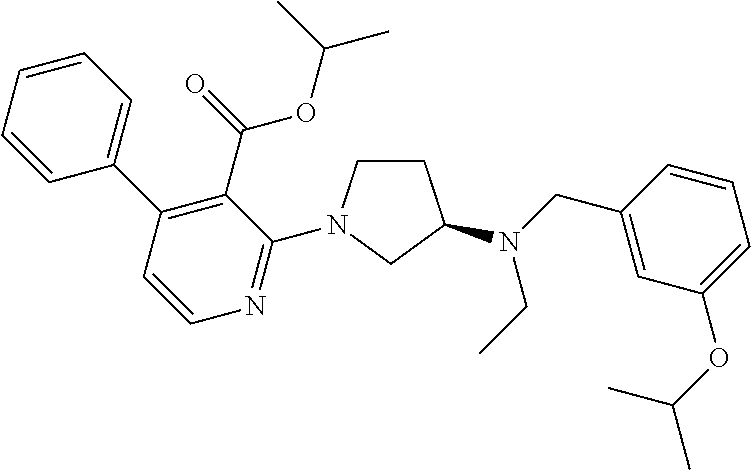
C1=CC=CC(C2=C(C(=O)OC(C)C)C(N3CCC(N(CC)CC4=CC(OC(C)C)=CC=C4)C3)=NC=C2)=C1
